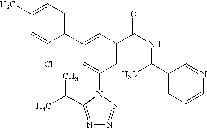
C1(C2=CC(C(NC(C3=CC=CN=C3)C)=O)=CC(N3C(C(C)C)=NN=N3)=C2)=CC=C(C)C=C1Cl
